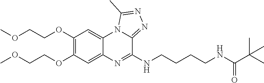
C1(OCCOC)=C(OCCOC)C=C2C(=C1)N1C(=NN=C1C)C(NCCCCNC(=O)C(C)(C)C)=N2
